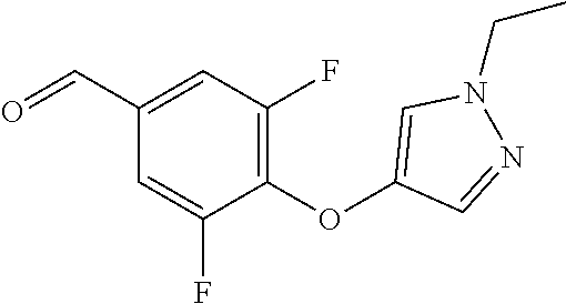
C1(C=O)=CC(F)=C(OC2=CN(CC)N=C2)C(F)=C1
